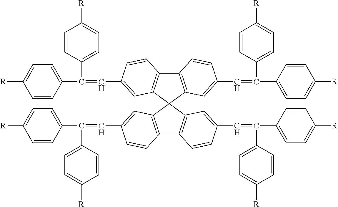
C1=CC(C(=CC2=CC3=C(C4=C(C=C(C=C(C5=CC=C([R])C=C5)C5=CC=C([R])C=C5)C=C4)C34C3=C(C5=C4C=C(C=C(C4=CC=C([R])C=C4)C4=CC=C([R])C=C4)C=C5)C=CC(C=C(C4=CC=C([R])C=C4)C4=CC=C([R])C=C4)=C3)C=C2)C2=CC=C([R])C=C2)=CC=C1[R]
